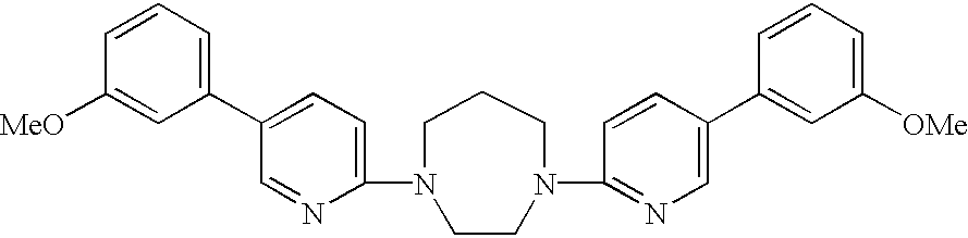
C1(N2CCCN(C3=NC=C(C4=CC([OMe])=CC=C4)C=C3)CC2)=CC=C(C2=CC=CC([MeO])=C2)C=N1
